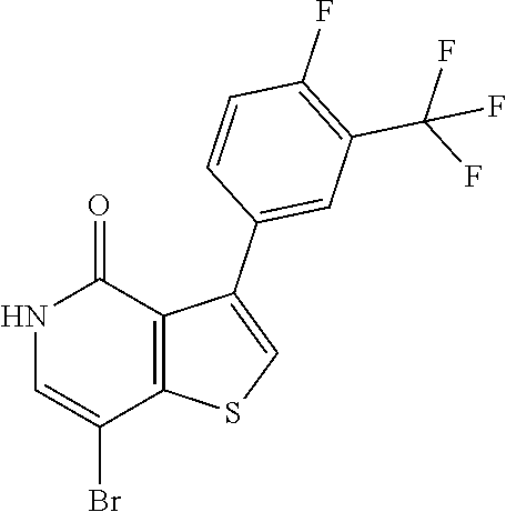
N1C=C(Br)C2=C(C1=O)C(C1=CC(C(F)(F)F)=C(F)C=C1)=CS2
